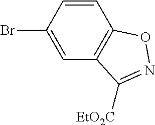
BrC1=CC2=C(C=C1)ON=C2[EtO2C]
